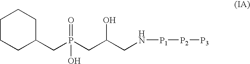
C(P(CC(CN[P1][P2][P3])O)(O)=O)C1CCCCC1
